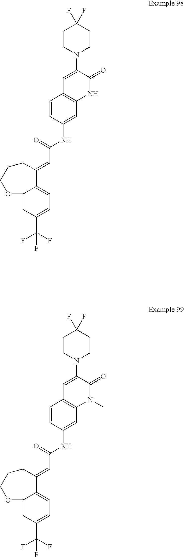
C1=CC(NC(=O)C=C2C3=CC=C(C(F)(F)F)C=C3OCCC2)=CC2=C1C=C(N1CCC(F)(F)CC1)C(=O)N2.C1=CC(NC(=O)C=C2C3=CC=C(C(F)(F)F)C=C3OCCC2)=CC2=C1C=C(N1CCC(F)(F)CC1)C(=O)N2C
